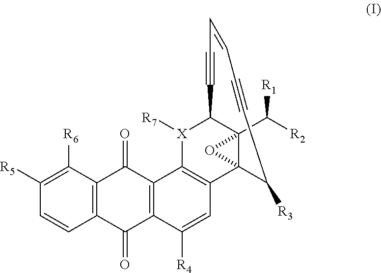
C12=C(C([R6])=C([R5])C=C1)C(=O)C1=C(C2=O)C([R4])=CC2=C1[X]([R7])C1C3(C([R2])[R1])C2(O3)C([R3])C#CC=CC#C1
